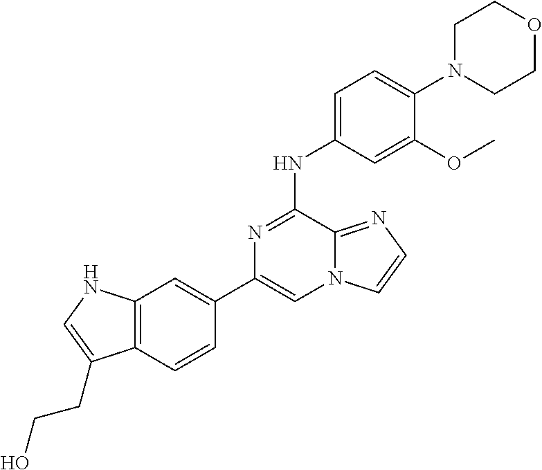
C1(C2=CC3=C(C=C2)C(CCO)=CN3)=CN2C(=NC=C2)C(NC2=CC=C(N3CCOCC3)C(OC)=C2)=N1
